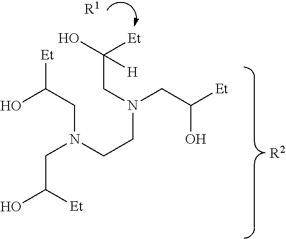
OC([Et])CN(CC([Et])O)CCN(CC([Et])O)CC(O)([Et])[H].[R1].[R2]
